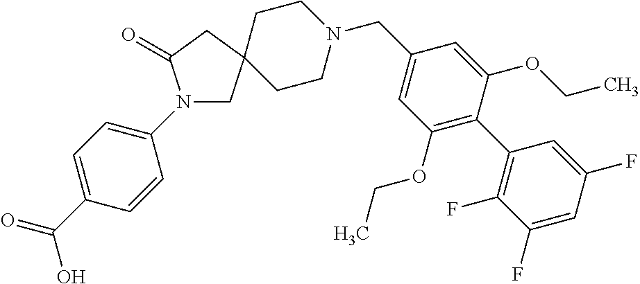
N1(C2=CC=C(C(=O)O)C=C2)CC2(CC1=O)CCN(CC1=CC(OCC)=C(C3=C(F)C(F)=CC(F)=C3)C(OCC)=C1)CC2
